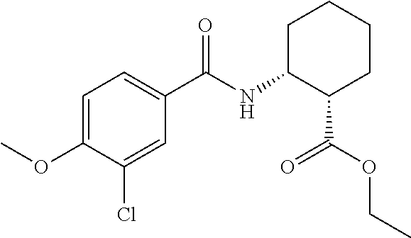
C1=C(OC)C(Cl)=CC(C(NC2C(C(OCC)=O)CCCC2)=O)=C1
